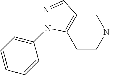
C1C(C=N)=C(NC2=CC=CC=C2)CCN1C
